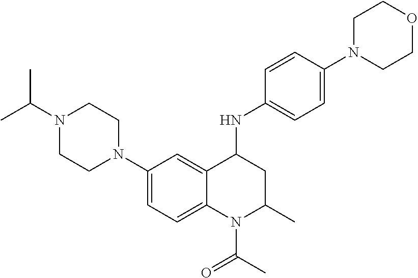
C1=C2C(=CC=C1N1CCN(C(C)C)CC1)N(C(C)=O)C(C)CC2NC1=CC=C(N2CCOCC2)C=C1
